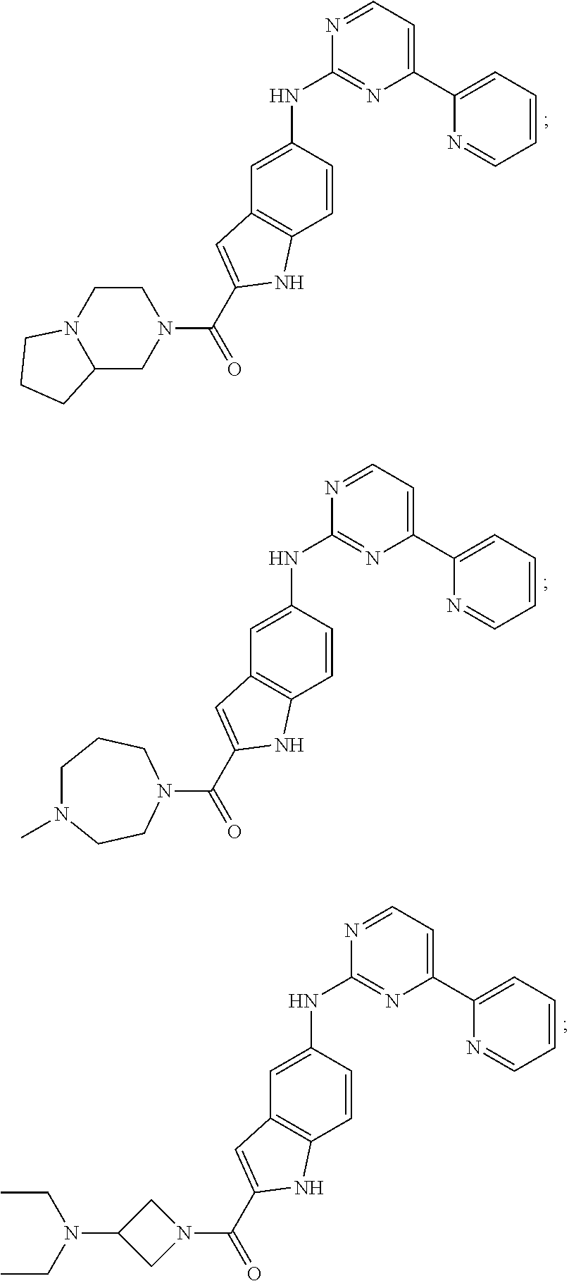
C1(NC2=NC(C3=CC=CC=N3)=CC=N2)=CC2=C(C=C1)NC(C(=O)N1CCN3C(C1)CCC3)=C2.C1(NC2=NC(C3=CC=CC=N3)=CC=N2)=CC2=C(C=C1)NC(C(=O)N1CCN(C)CCC1)=C2.C1(NC2=NC(C3=CC=CC=N3)=CC=N2)=CC2=C(C=C1)NC(C(=O)N1CC(N(CC)CC)C1)=C2
